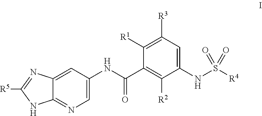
C1([R5])=NC2=CC(NC(C3=C([R2])C(NS([R4])(=O)=O)=CC([R3])=C3[R1])=O)=CN=C2N1
